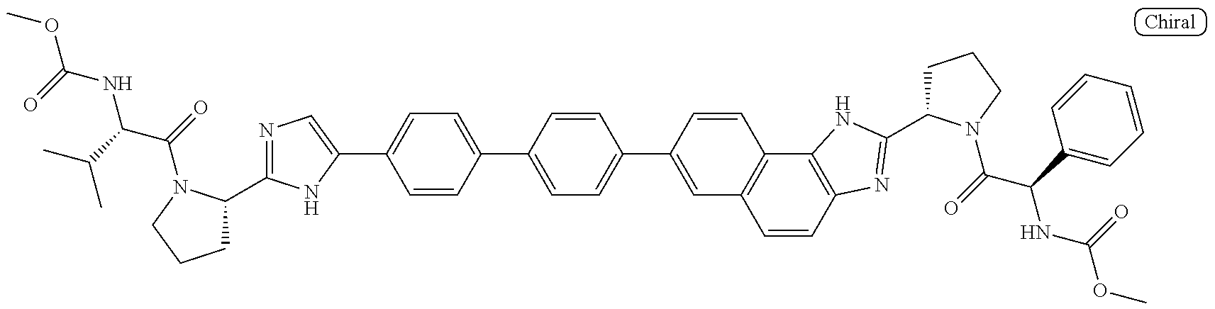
C1C(C2=NC=C(C3=CC=C(C4=CC=C(C5=CC6=C(C=C5)C5=C(C=C6)N=C(C6CCCN6C(C(NC(=O)OC)C6=CC=CC=C6)=O)N5)C=C4)C=C3)N2)N(C(=O)C(C(C)C)NC(=O)OC)CC1
